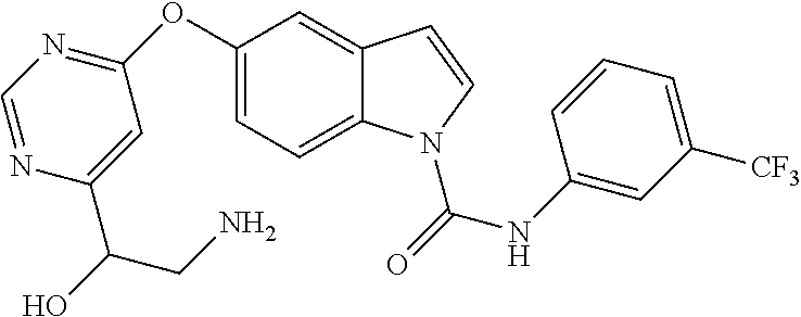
C1(OC2=NC=NC(C(O)CN)=C2)=CC=C2C(=C1)C=CN2C(=O)NC1=CC([CF3])=CC=C1
